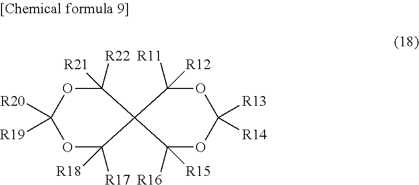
O1C([R18])([R17])C2(C([R21])([R22])OC1([R20])[R19])C([R15])([R16])OC([R13])([R14])OC2([R12])[R11]
